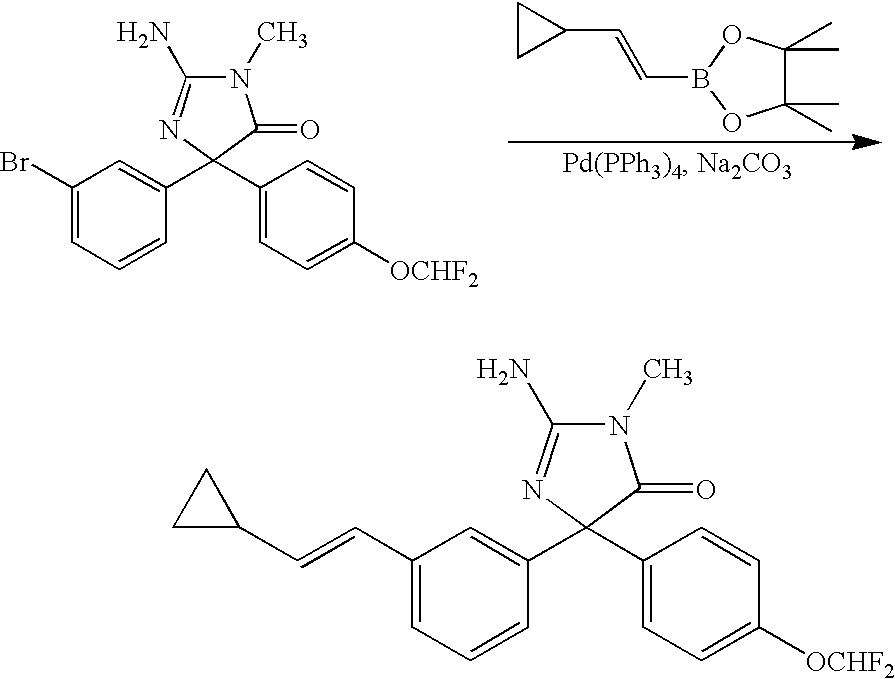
C1(C=CC2CC2)=CC=CC(C2(C3=CC=C([OCHF2])C=C3)C(=O)N(C)C(N)=N2)=C1.C1(Br)=CC=CC(C2(C3=CC=C([OCHF2])C=C3)C(=O)N(C)C(N)=N2)=C1.C1(C)(C)C(C)(C)OB(C=CC2CC2)O1
